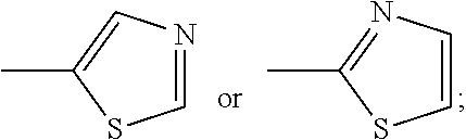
C1=NC=C(C)S1.C1=CN=C(C)S1
